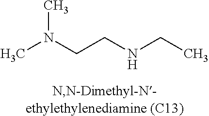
CN(CCNCC)C
